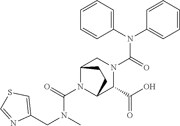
C(N1C2C(C(O)=O)N(C(N(C3=CC=CC=C3)C3=CC=CC=C3)=O)CC1CC2)(=O)N(CC1=CSC=N1)C
